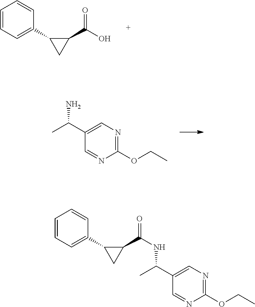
C1=CC=C(C2CC2C(O)=O)C=C1.C1(OCC)=NC=C(C(C)N)C=N1.C1=CC=C(C2CC2C(=O)NC(C2=CN=C(OCC)N=C2)C)C=C1
